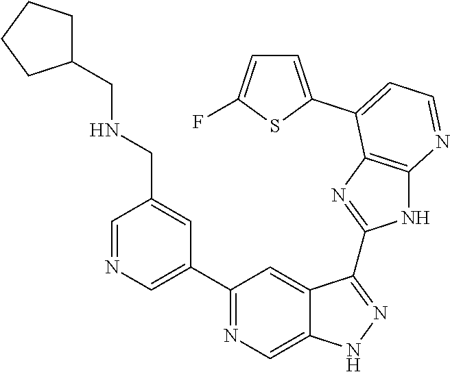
C1=NC=C(C2=NC=C3C(=C2)C(C2=NC4=C(N2)N=CC=C4C2=CC=C(F)S2)=NN3)C=C1CNCC1CCCC1
